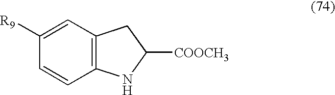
C1=CC2=C(C=C1[R9])CC([COOCH3])N2
